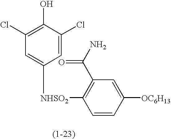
C1(Cl)=C(O)C(Cl)=CC([NHSO2]C2=C(C(N)=O)C=C([OC6H13])C=C2)=C1
